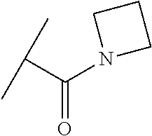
C(C(N1CCC1)=O)(C)C
